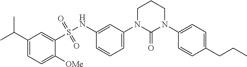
C(C1=CC=C([OMe])C(S(NC2=CC(N3C(=O)N(C4=CC=C(CCC)C=C4)CCC3)=CC=C2)(=O)=O)=C1)(C)C
